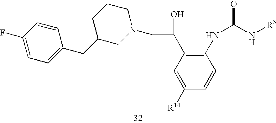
C1(F)=CC=C(CC2CCCN(CC(C3=C(NC(O)N[R3])C=CC([R14])=C3)O)C2)C=C1
